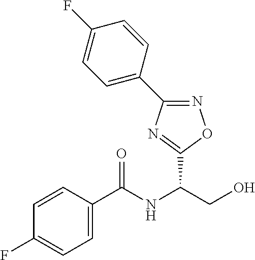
C1=CC(C(NC(CO)C2=NC(C3=CC=C(F)C=C3)=NO2)=O)=CC=C1F
